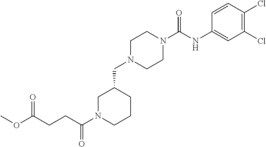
C1(Cl)=C(Cl)C=CC(NC(N2CCN(CC3CN(C(CCC(OC)=O)=O)CCC3)CC2)=O)=C1
